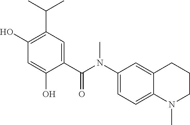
C1(O)=C(C(C)C)C=C(C(N(C2=CC=C3C(=C2)CCCN3C)C)=O)C(O)=C1
